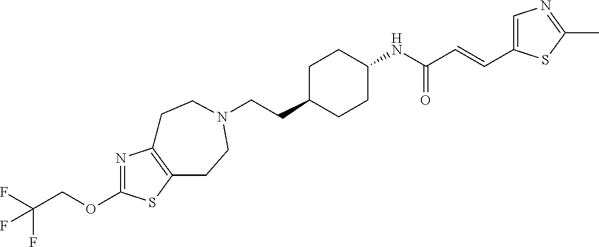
C(CC1CCC(NC(C=CC2=CN=C(C)S2)=O)CC1)N1CCC2=C(N=C(OCC(F)(F)F)S2)CC1
